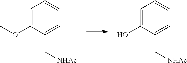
C1=C(O)C(C[NHAc])=CC=C1.C1=C(OC)C(C[NHAc])=CC=C1
